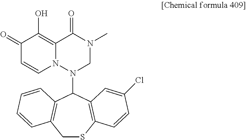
C1SC2=C(C(N3N4C(=C(O)C(=O)C=C4)C(=O)N(C)C3)C3=C1C=CC=C3)C=C(Cl)C=C2
